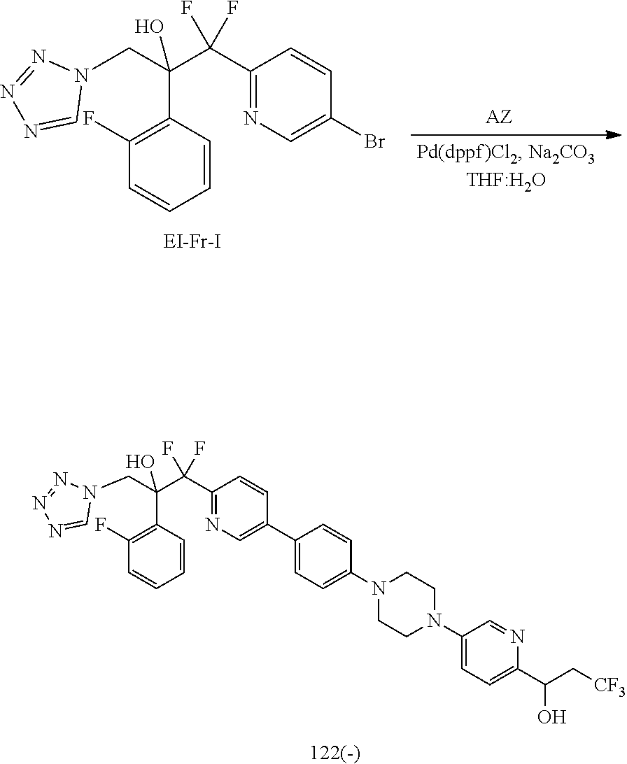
[122(-)].C1(C(C(C2=C(F)C=CC=C2)(O)CN2N=NN=C2)(F)F)=NC=C(C2=CC=C(N3CCN(C4=CC=C(C(C[CF3])O)N=C4)CC3)C=C2)C=C1.C1(C(C(C2=C(F)C=CC=C2)(CN2N=NN=C2)O)(F)F)=NC=C(Br)C=C1.[EI-Fr-I]
